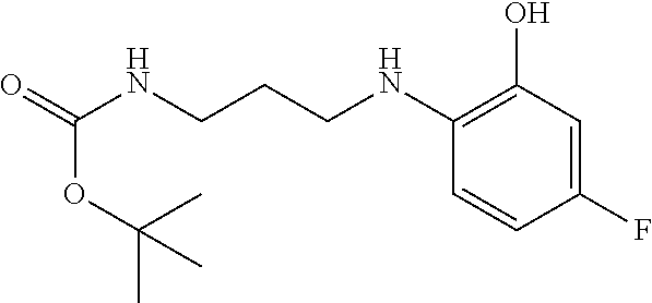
C1(NCCCNC(=O)OC(C)(C)C)=C(O)C=C(F)C=C1
